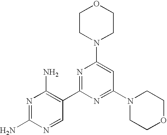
N1(C2=CC(N3CCOCC3)=NC(C3=C(N)N=C(N)N=C3)=N2)CCOCC1
